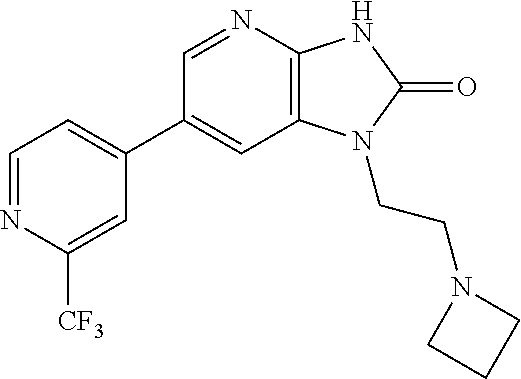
C1(C2=CC=NC([CF3])=C2)=CC2=C(N=C1)NC(=O)N2CCN1CCC1
